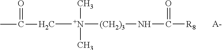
C([N+]([(CH2)3]NC([R8])=O)(C)C)C(C)=O.[A-]
